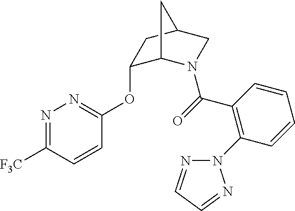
C1(OC2=NN=C([F3C])C=C2)C2N(C(=O)C3=C(N4N=CC=N4)C=CC=C3)CC(C1)C2
